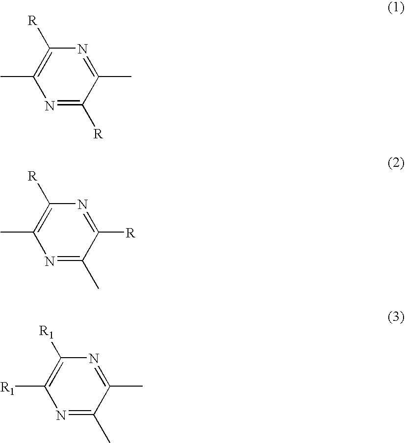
N1=C([R])C(C)=NC([R])=C1C.N1=C(C)C([R])=NC([R])=C1C.N1=C(C)C(C)=NC([R1])=C1[R1]
